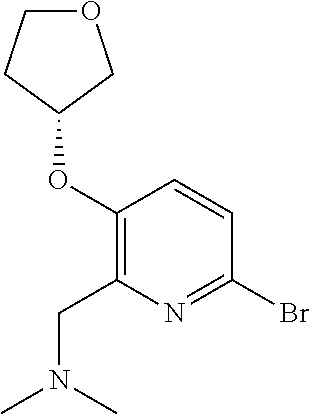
O(C1=C(CN(C)C)N=C(Br)C=C1)C1CCOC1
